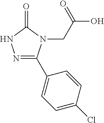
N1=C(C2=CC=C(Cl)C=C2)N(CC(O)=O)C(=O)N1
